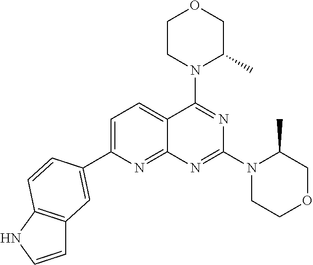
C1=C(C2=CC3=C(NC=C3)C=C2)N=C2C(=C1)C(N1C(C)COCC1)=NC(N1CCOCC1C)=N2
